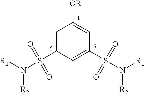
[OR]C1=CC(S(=O)(=O)N([R1])[R2])=CC(S(=O)(N([R1])[R2])=O)=C1
